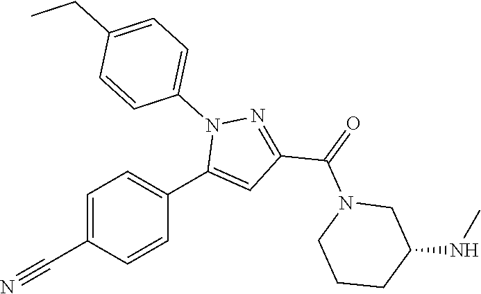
C1=C(C#N)C=CC(C2=CC(C(=O)N3CCCC(NC)C3)=NN2C2=CC=C(CC)C=C2)=C1
